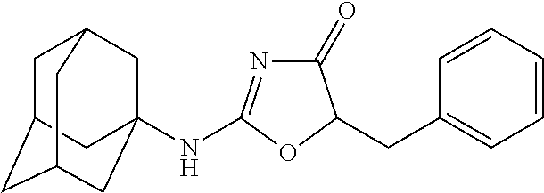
C1(=O)N=C(NC23CC4CC(CC(C2)C4)C3)OC1CC1=CC=CC=C1
